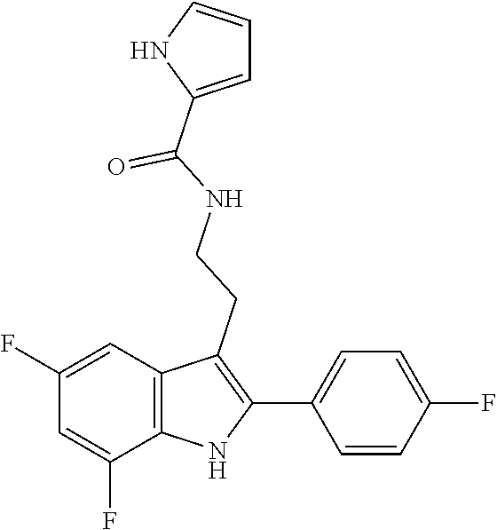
C1=C(C(NCCC2=C(C3=CC=C(F)C=C3)NC3=C2C=C(F)C=C3F)=O)NC=C1
